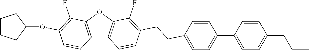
C12=C(OC3=C1C=CC(CCC1=CC=C(C4=CC=C(CCC)C=C4)C=C1)=C3F)C(F)=C(OC1CCCC1)C=C2
